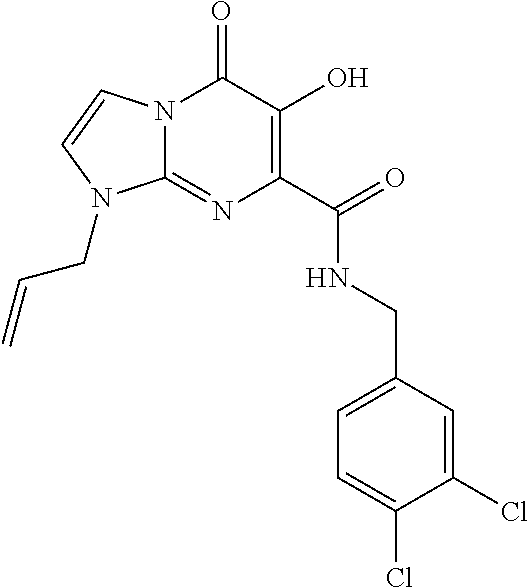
O=C(C1=C(O)C(=O)N2C(=N1)N(CC=C)C=C2)NCC1=CC=C(Cl)C(Cl)=C1
